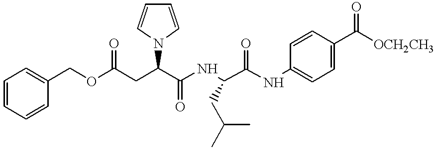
C1=CC=CC(COC(CC(C(NC(C(NC2=CC=C(C([OCH2CH3])=O)C=C2)=O)CC(C)C)=O)N2C=CC=C2)=O)=C1
